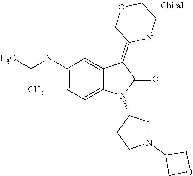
C1(=C2C3=CC(NC(C)C)=CC=C3N(C3CCN(C4COC4)C3)C2=O)COCCN1
